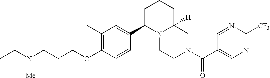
C(OC1=C(C)C(C)=C(C2N3C([H])(CN(C(=O)C4=CN=C([CF3])N=C4)CC3)CCC2)C=C1)CCN(CC)[Me]
